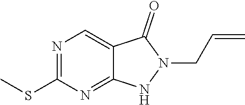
N1=C(SC)N=C2C(=C1)C(=O)N(CC=C)N2
